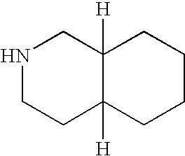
N1CCC2([H])C([H])(C1)CCCC2
